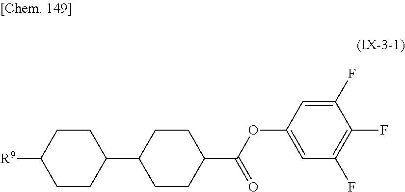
C1(C2CCC(C(=O)OC3=CC(F)=C(F)C(F)=C3)CC2)CCC([R9])CC1
